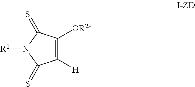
C1([H])=C([OR2A])C(=S)N([R1])C1=S
